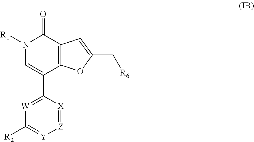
N1([R1])C=C(C2=[W]C([R2])=[Y][Z]=[X]2)C2=C(C1=O)C=C(C[R6])O2
